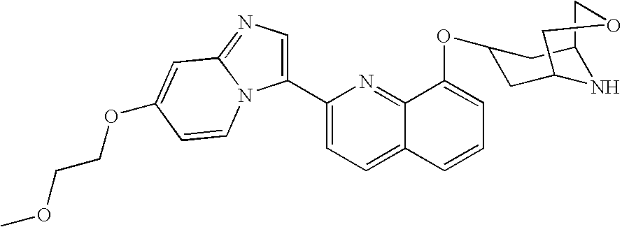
O(C1=CC=CC2=CC=C(C3=CN=C4N3C=CC(OCCOC)=C4)N=C12)C1CC2NC(C1)COC2
